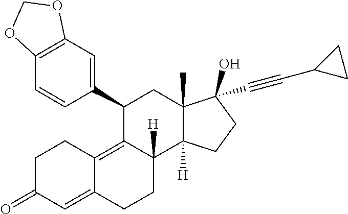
C1(C2=CC3=C(C=C2)OCO3)C2=C3C(=CC(=O)CC3)CCC2([H])C2([H])C(C)(C1)C(C#CC1CC1)(O)CC2
